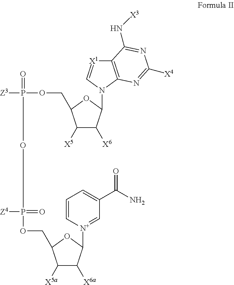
[Z3]P(OCC1C([X5])C([X6])C(N2C3=C([X1]=C2)C(N[X3])=NC([X4])=N3)O1)(=O)OP(OCC1C([X5a])C([X6a])C([N+]2=CC(C(=O)N)=CC=C2)O1)([Z4])=O
